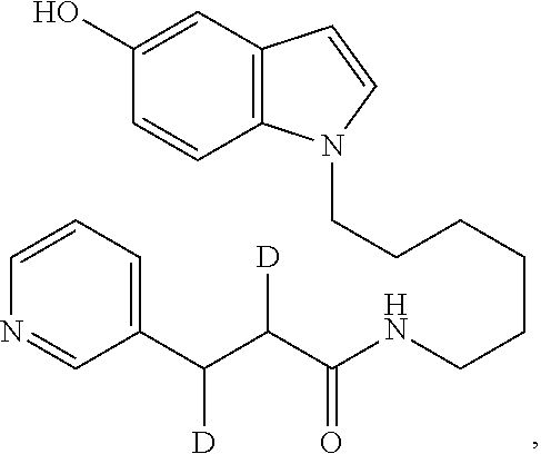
C12=C(C=C(O)C=C1)C=CN2CCCCCCNC(C(C(C1=CC=CN=C1)[D])[D])=O
